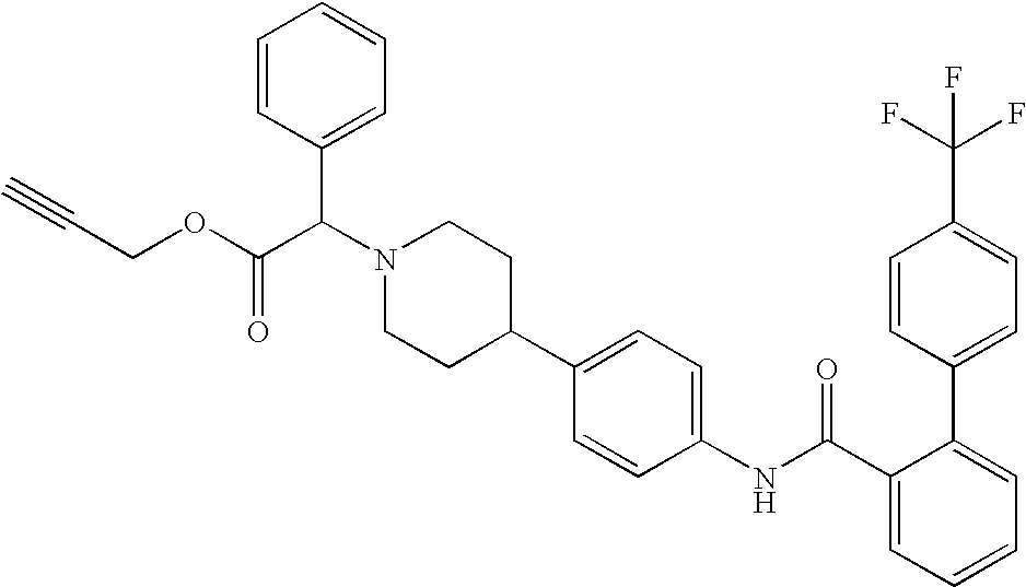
C1=C(C(F)(F)F)C=CC(C2=CC=CC=C2C(NC2=CC=C(C3CCN(C(C4=CC=CC=C4)C(OCC#C)=O)CC3)C=C2)=O)=C1
